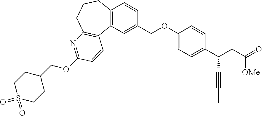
C12=C(C=C(COC3=CC=C(C(CC(=O)[OMe])C#CC)C=C3)C=C1)C1=C(CCC2)N=C(OCC2CCS(=O)(=O)CC2)C=C1
